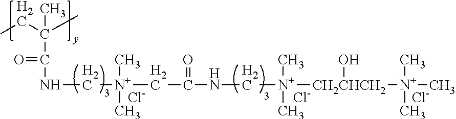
CCC(C)(C)C(=O)NC[N+](C)(C)CC(=O)NC[N+](C)(C)[CH2CHCH2](O)[N+](C)(C)C.[Cl-].[Cl-].[Cl-]
